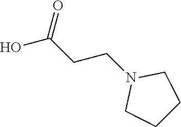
OC(CCN1CCCC1)=O
